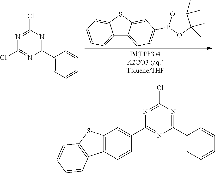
C12=CC=CC=C1SC1=CC(B3OC(C)(C)C(C)(C)O3)=CC=C21.N1=C(Cl)N=C(C2=CC=CC=C2)N=C1Cl.N1=C(Cl)N=C(C2=CC=CC=C2)N=C1C1=CC2=C(C=C1)C1=C(S2)C=CC=C1
